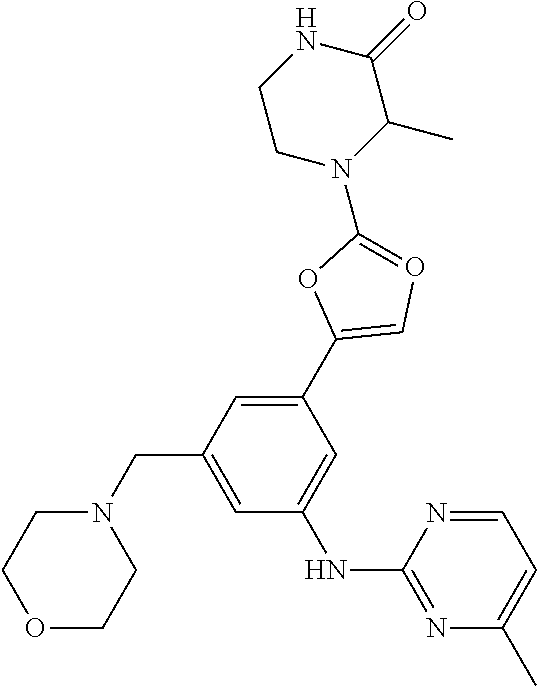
N1(CC2=CC(NC3=NC(C)=CC=N3)=CC(C3=CO=C(N4C(C)C(=O)NCC4)O3)=C2)CCOCC1
